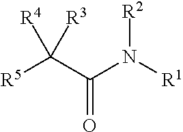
[R5]C(C(N([R2])[R1])=O)([R4])[R3]
